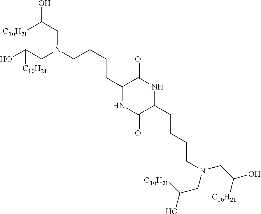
C1(CCCCN(CC([C10H21])O)CC(O)[C10H21])NC(=O)C(CCCCN(CC(O)[C10H21])CC(O)[C10H21])NC1=O
